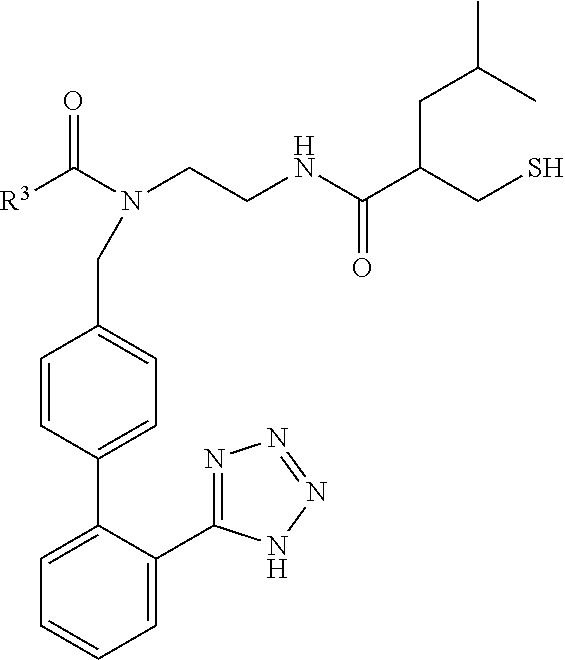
N(C([R3])=O)(CCNC(C(CS)CC(C)C)=O)CC1=CC=C(C2=CC=CC=C2C2=NN=NN2)C=C1
